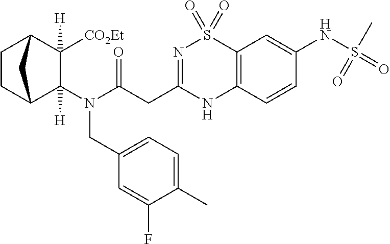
C1CC2C([H])(N(CC3=CC=C(C)C(F)=C3)C(CC3=NS(=O)(=O)C4=C(N3)C=CC(NS(=O)(=O)C)=C4)=O)C([H])([CO2Et])C1C2
